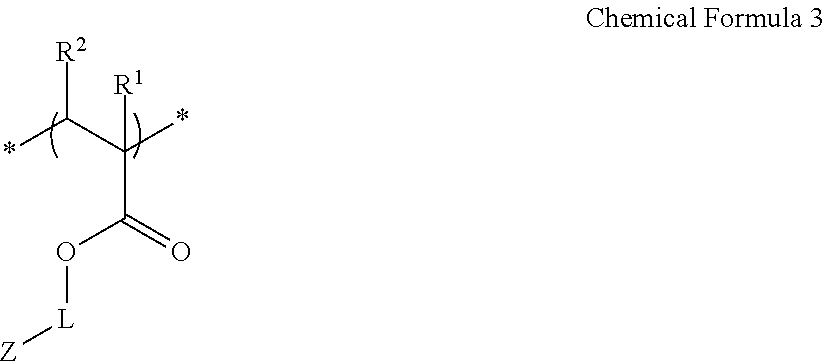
*C(C(*)([R1])C(=O)O[L][Z])[R2]
